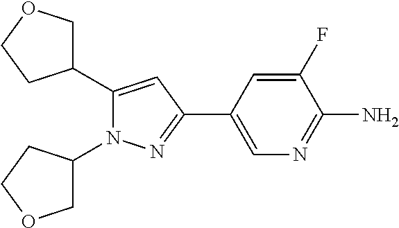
C1C(C2=CC(C3=CN=C(N)C(F)=C3)=NN2C2COCC2)CCO1
